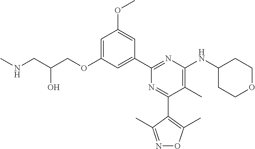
C1=C(OCC(CNC)O)C=C(C2=NC(NC3CCOCC3)=C(C)C(C3=C(C)ON=C3C)=N2)C=C1OC
